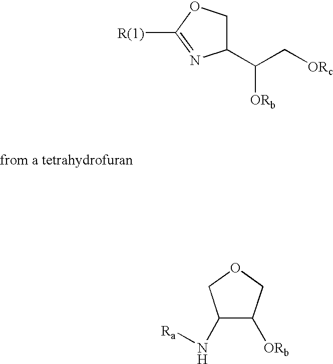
C1(C(C[ORc])[ORb])COC([R(1)])=N1.C1(N[Ra])C([ORb])COC1
